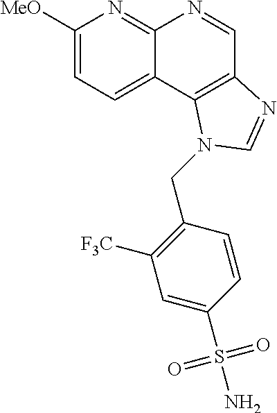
C1([MeO])=CC=C2C(=N1)N=CC1=C2N(CC2=C([F3C])C=C(S(N)(=O)=O)C=C2)C=N1
